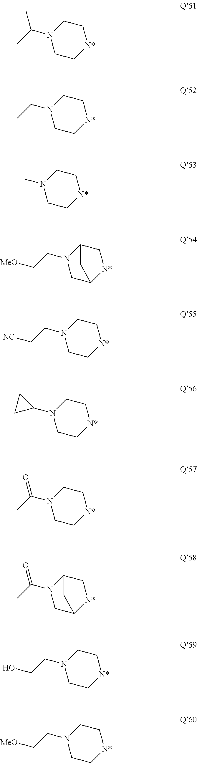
N1(CC)CC[N*]CC1.N1(C)CC[N*]CC1.N1(C(C)C)CC[N*]CC1.N1(CC[MeO])CC2[N*]CC1C2.N1(CC[NC])CC[N*]CC1.N1(C(C)=O)CC[N*]CC1.N1(C(C)=O)CC2[N*]CC1C2.N1(C2CC2)CC[N*]CC1.N1(CCO)CC[N*]CC1.N1(CC[MeO])CC[N*]CC1
